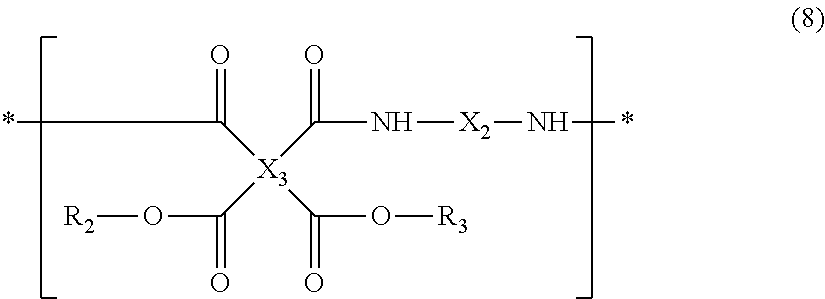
*C([X3](C(N[X2]N*)=O)(C(O[R3])=O)C(O[R2])=O)=O
